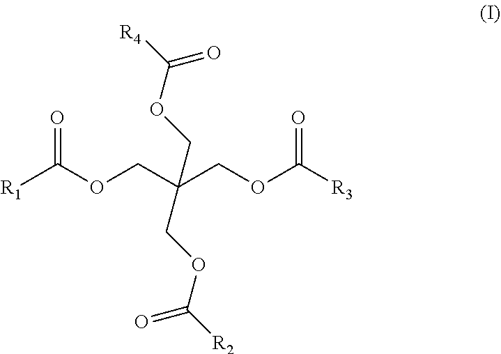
[R1]C(OCC(COC([R3])=O)(COC([R4])=O)COC([R2])=O)=O
